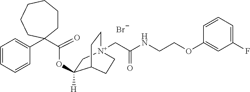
[Br-].C(C1(C2=CC=CC=C2)CCCCCC1)(=O)OC1([H])C[N+]2(CC(NCCOC3=CC(F)=CC=C3)=O)CCC1CC2
